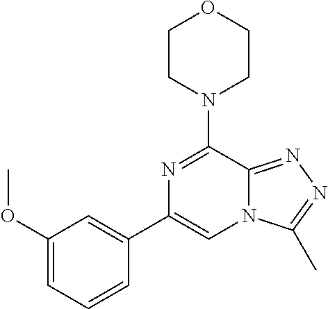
N12C(=NN=C1C)C(N1CCOCC1)=NC(C1=CC(OC)=CC=C1)=C2
